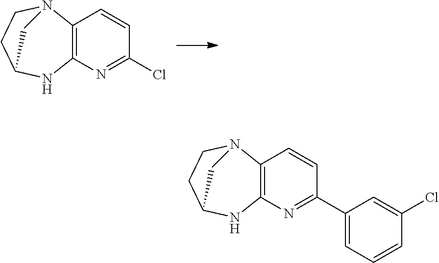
C12=C(N=C(Cl)C=C1)NC1CCN2C1.C12=C(N=C(C3=CC=CC(Cl)=C3)C=C1)NC1CCN2C1
